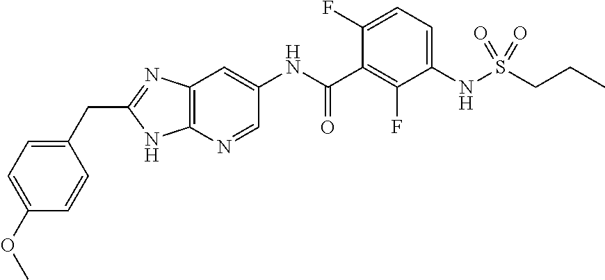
C(C1=NC2=C(N1)N=CC(NC(C1=C(F)C(NS(CCC)(=O)=O)=CC=C1F)=O)=C2)C1=CC=C(OC)C=C1
